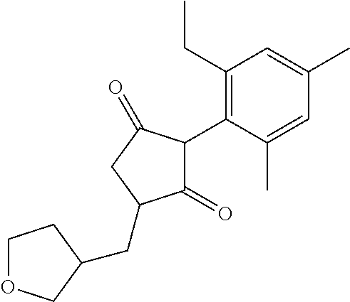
C1(=O)C(C2=C(CC)C=C(C)C=C2C)C(=O)CC1CC1COCC1
